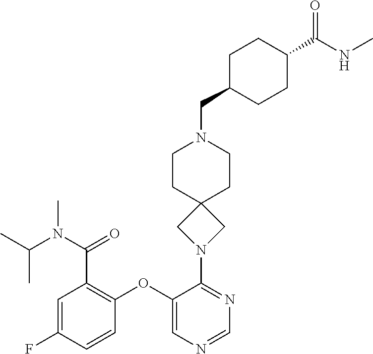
C12(CN(C3=NC=NC=C3OC3=C(C(N(C(C)C)C)=O)C=C(F)C=C3)C1)CCN(CC1CCC(C(=O)NC)CC1)CC2
